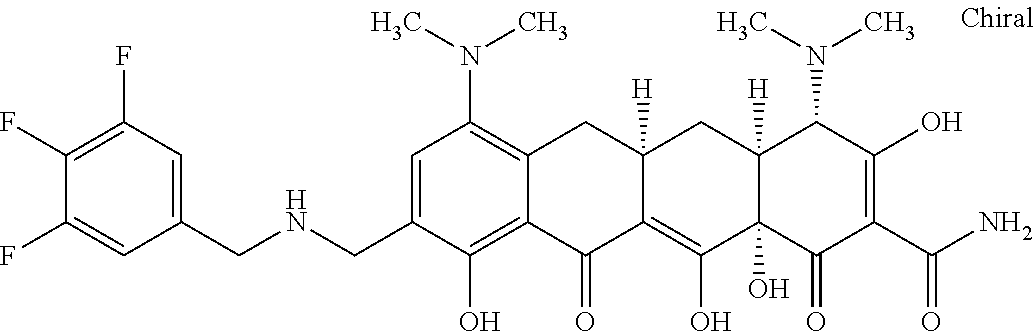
C12([H])C(O)(C(=O)C(C(N)=O)=C(O)C1N(C)C)C(O)=C1C([H])(C2)CC2=C(N(C)C)C=C(CNCC3=CC(F)=C(F)C(F)=C3)C(O)=C2C1=O
